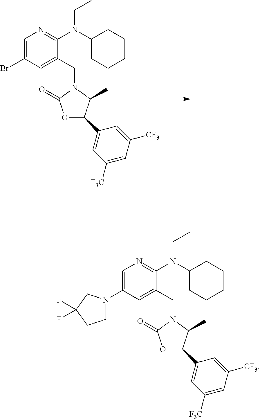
O1C(C2=CC([F3C])=CC([CF3])=C2)C(C)N(CC2=CC(Br)=CN=C2N(C2CCCCC2)CC)C1=O.O1C(=O)N(CC2=CC(N3CCC(F)(F)C3)=CN=C2N(C2CCCCC2)CC)C(C)C1C1=CC([F3C])=CC([CF3])=C1
